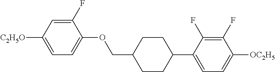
C1(F)=CC([C2H5O])=CC=C1OCC1CCC(C2=CC=C([OC2H5])C(F)=C2F)CC1
